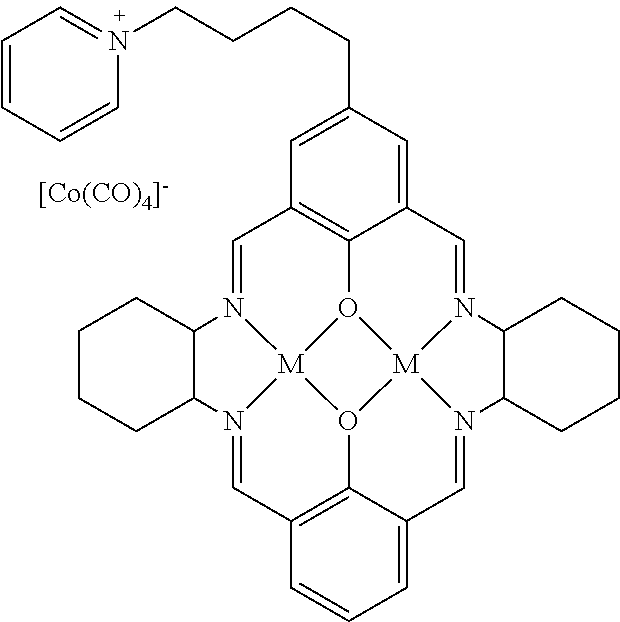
C1=N2[M]34O5C6=C1C=C(CCCCN1=CC=CC=C1)C=C6C=N1[M]56O3C3=C(C=N4C4CCCCC24)C=CC=C3C=N6C2CCCCC12.[[Co(CO)4]-]
